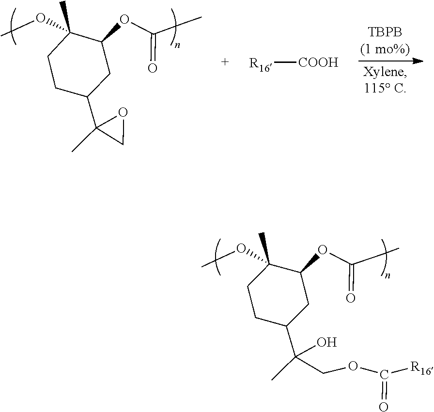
O=C(OCC(C1CCC(OCC)(C)C(OC(=O)CC)C1)(C)O)[R16].CCOC1(C)CCC(C2(C)OC2)CC1OC(=O)CC.[R16][COOH]
